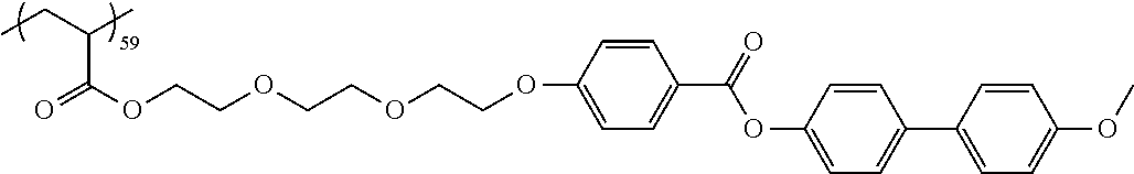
C(C(OCCOCCOCCOC1=CC=C(C(=O)OC2=CC=C(C3=CC=C(OC)C=C3)C=C2)C=C1)=O)(CC)C
